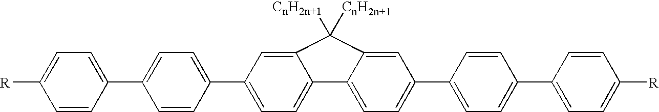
C1(C2=CC=C3C(=C2)C([CnH2n+1])([CnH2n+1])C2=CC(C4=CC=C(C5=CC=C([R])C=C5)C=C4)=CC=C32)=CC=C(C2=CC=C([R])C=C2)C=C1
